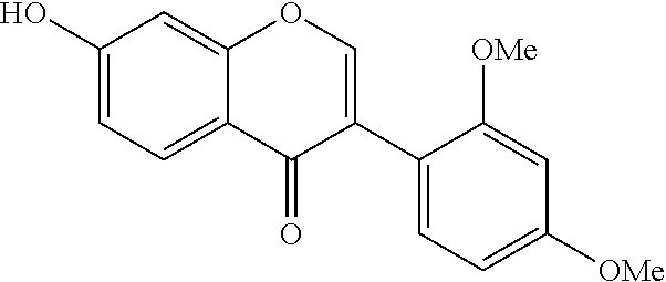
C1(O)=CC=C2C(=C1)OC=C(C1=CC=C([OMe])C=C1[OMe])C2=O
